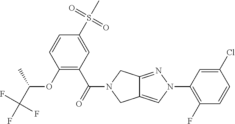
O(C1=C(C(=O)N2CC3=CN(C4=C(F)C=CC(Cl)=C4)N=C3C2)C=C(S(C)(=O)=O)C=C1)C(C(F)(F)F)C
